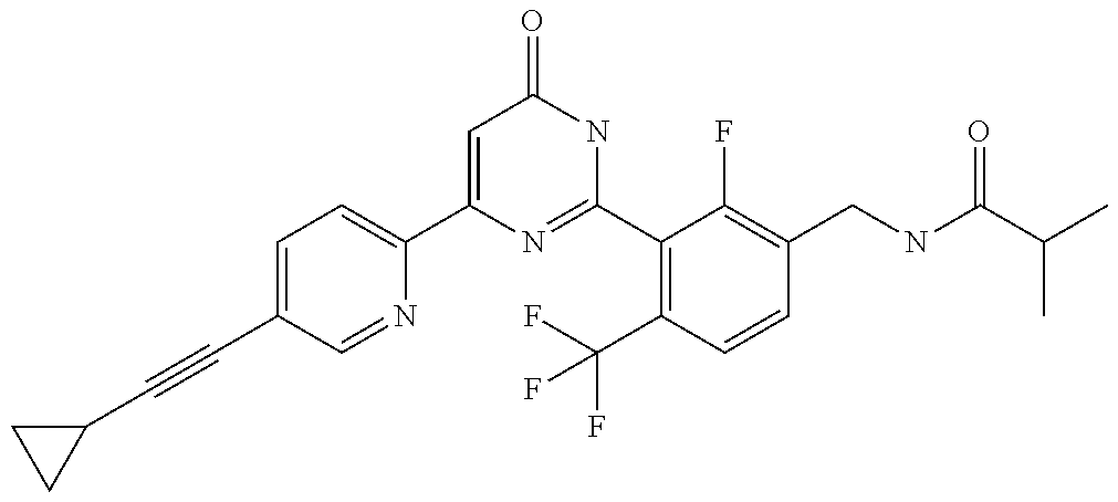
C1(C2=CC=C(C#CC3CC3)C=N2)=CC(=O)NC(C2=C(C(F)(F)F)C=CC(CNC(C(C)C)=O)=C2F)=N1
